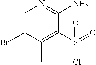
C1=C(Br)C(C)=C(S(Cl)(=O)=O)C(N)=N1
